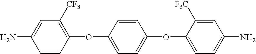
C1=C(N)C=CC(OC2=CC=C(OC3=CC=C(N)C=C3[F3C])C=C2)=C1[CF3]
